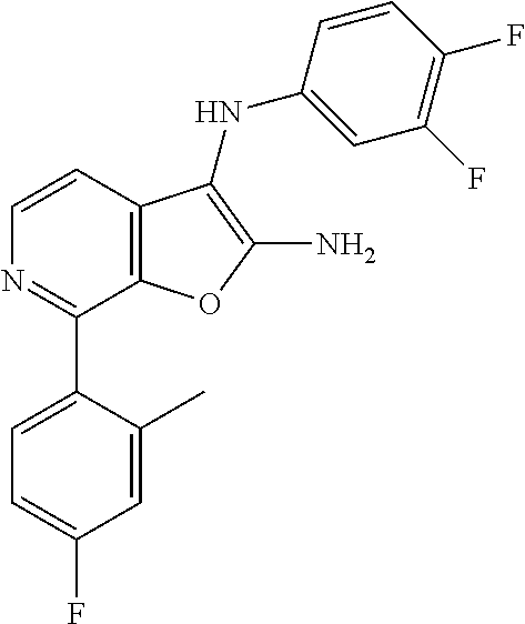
C1=CC2=C(C(C3=CC=C(F)C=C3C)=N1)OC(N)=C2NC1=CC(F)=C(F)C=C1
